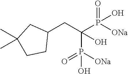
C1(CC(P([ONa])(=O)O)(P([ONa])(=O)O)O)CC(C)(C)CC1
